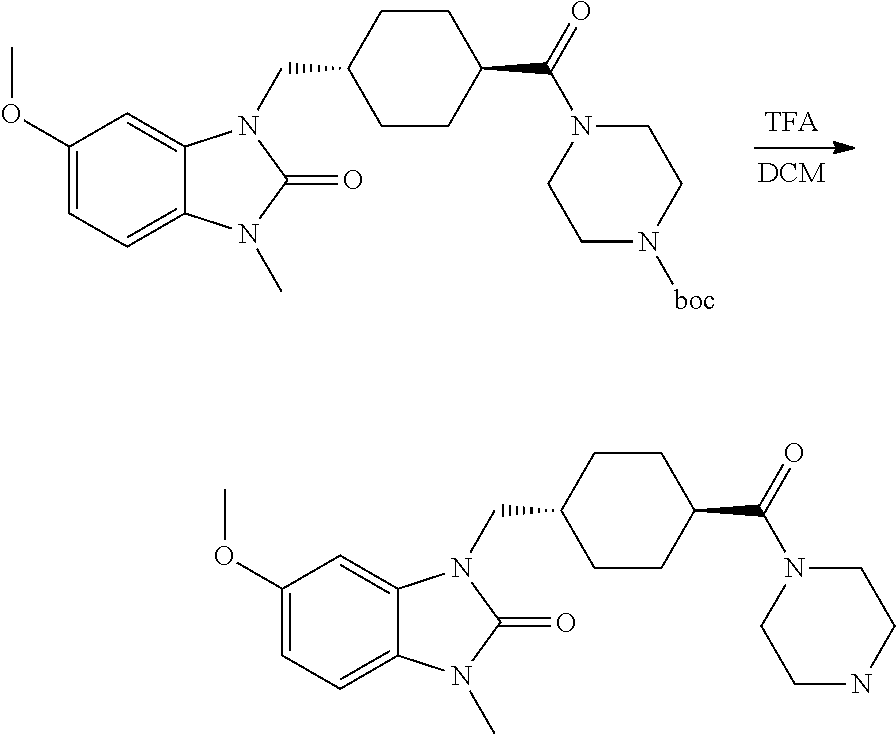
C1(OC)=CC=C2C(=C1)N(CC1CCC(C(N3CCN([boc])CC3)=O)CC1)C(=O)N2C.C1(OC)=CC=C2C(=C1)N(CC1CCC(C(N3CCNCC3)=O)CC1)C(=O)N2C
